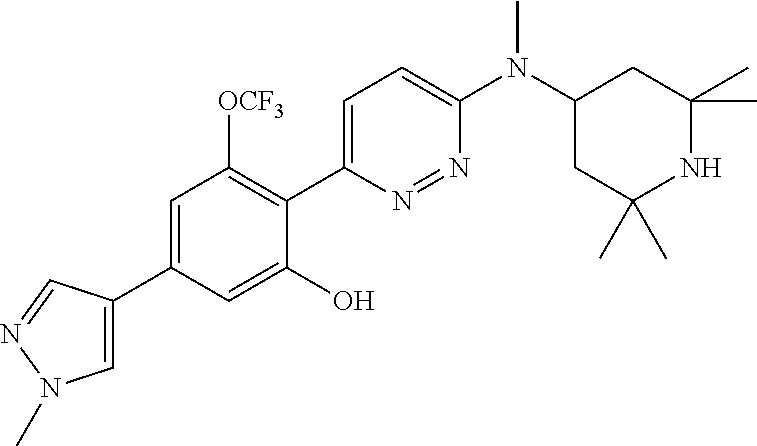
C1=C(C2=CN(C)N=C2)C=C(O)C(C2=CC=C(N(C3CC(C)(C)NC(C)(C)C3)C)N=N2)=C1[OCF3]
